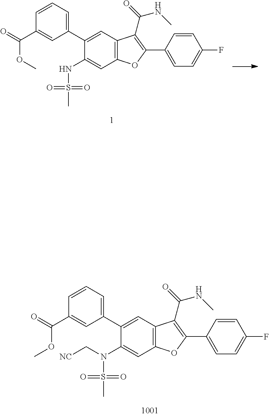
C1=CC=C(C2=CC3=C(C=C2NS(C)(=O)=O)OC(C2=CC=C(F)C=C2)=C3C(=O)NC)C=C1C(=O)OC.C1=CC=C(C2=CC3=C(C=C2N(S(C)(=O)=O)C[NC])OC(C2=CC=C(F)C=C2)=C3C(=O)NC)C=C1C(=O)OC
